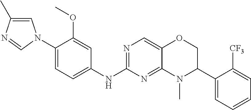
C1=C(C)N=CN1C1=CC=C(NC2=NC=C3C(=N2)N(C)C(C2=CC=CC=C2[CF3])CO3)C=C1OC
